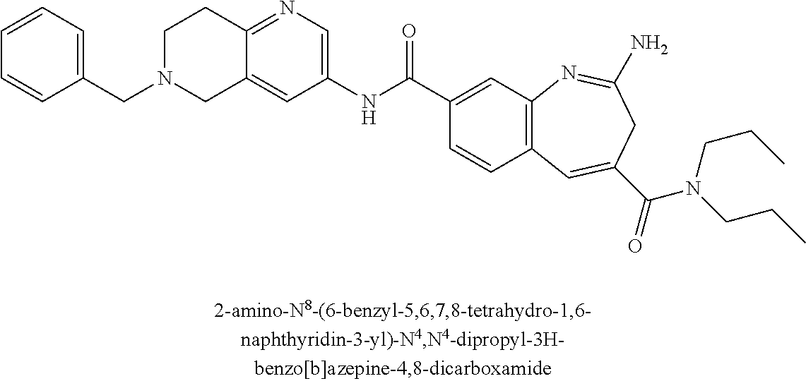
C12=CC(NC(C3=CC4=C(C=C3)C=C(C(=O)N(CCC)CCC)CC(N)=N4)=O)=CN=C1CCN(CC1=CC=CC=C1)C2
